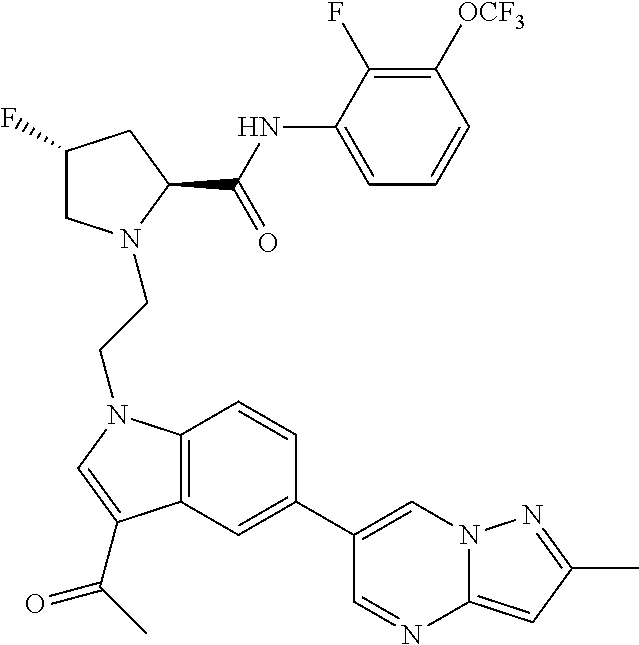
C1(F)CN(CCN2C3=C(C(C(C)=O)=C2)C=C(C2=CN4C(=CC(C)=N4)N=C2)C=C3)C(C(NC2=CC=CC([OCF3])=C2F)=O)C1
